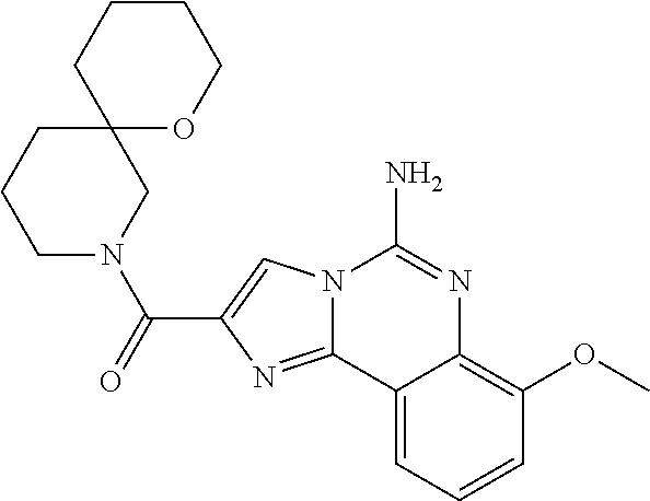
N12C(=NC(C(=O)N3CCCC4(C3)OCCCC4)=C1)C1=CC=CC(OC)=C1N=C2N
